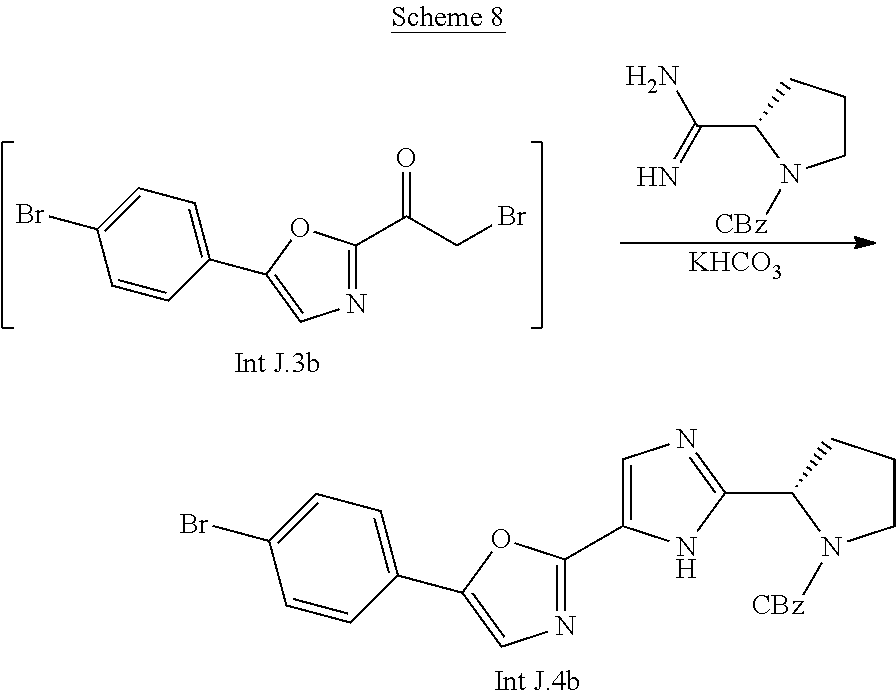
N1=C(C2=CN=C(C3N([CBz])CCC3)N2)OC(C2=CC=C(Br)C=C2)=C1.N1=C(C(CBr)=O)OC(C2=CC=C(Br)C=C2)=C1.C1CCC(C(=N)N)N1[CBz].[KHCO3]
